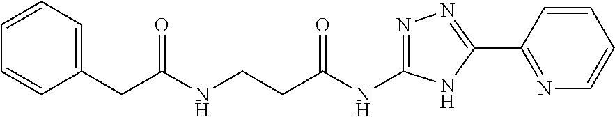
C1=CC=C(CC(NCCC(NC2=NN=C(C3=NC=CC=C3)N2)=O)=O)C=C1
